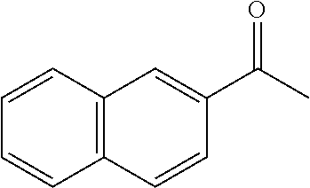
C12=C(C=CC(C(=O)C)=C1)C=CC=C2
